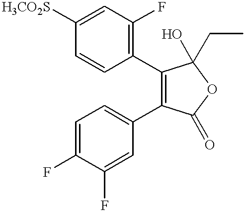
C1=CC([H3CO2S])=CC(F)=C1C1=C(C2=CC=C(F)C(F)=C2)C(=O)OC1(O)CC
